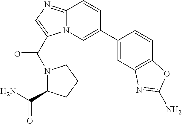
N12C(=NC=C1C(N1C(C(N)=O)CCC1)=O)C=CC(C1=CC3=C(C=C1)OC(N)=N3)=C2
